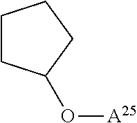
O([A25])C1CCCC1
